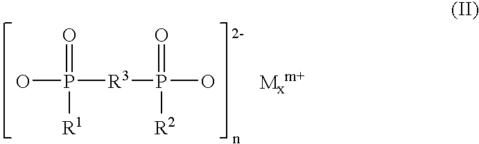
OP([R3]P(=O)([R2])O)(=O)[R1]
